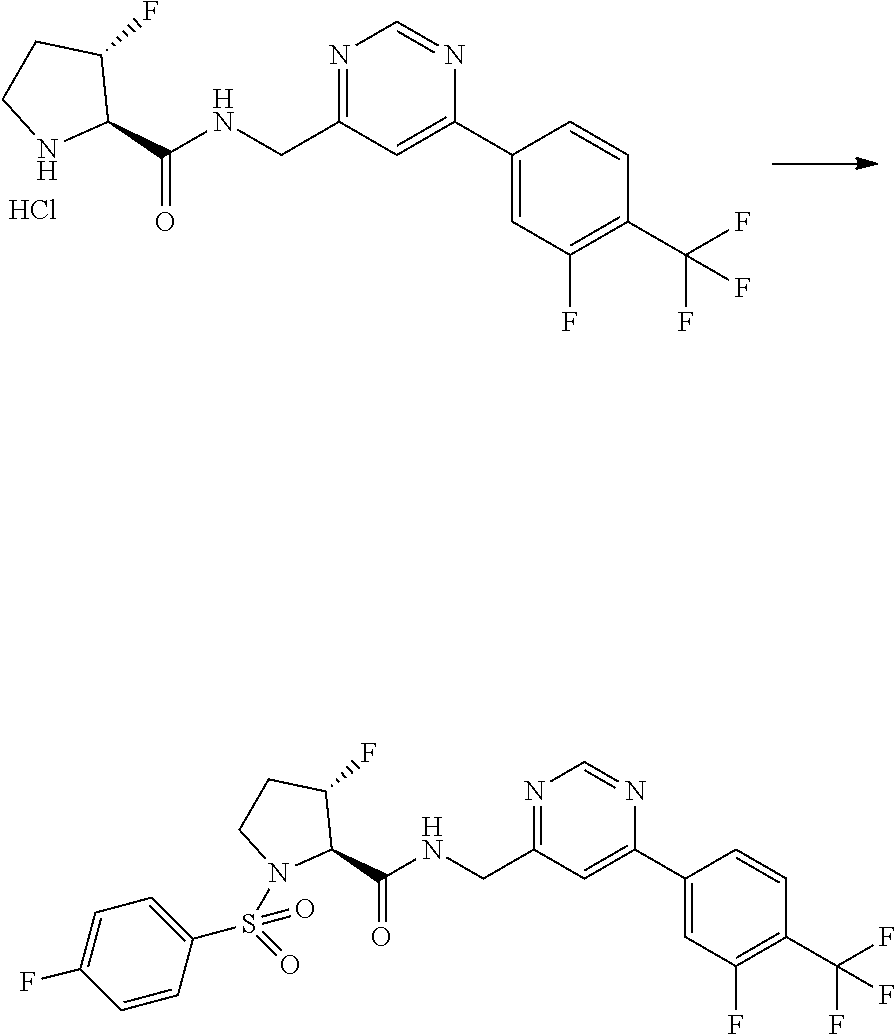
N1=C(CNC(C2C(F)CCN2)=O)C=C(C2=CC(F)=C(C(F)(F)F)C=C2)N=C1.Cl.N1=C(CNC(C2C(F)CCN2S(C2=CC=C(F)C=C2)(=O)=O)=O)C=C(C2=CC(F)=C(C(F)(F)F)C=C2)N=C1
